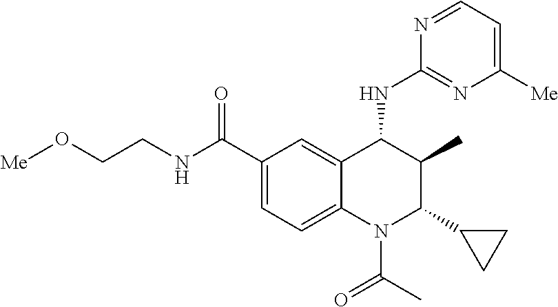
C12=CC(C(NCCO[Me])=O)=CC=C1N(C(C)=O)C(C1CC1)C(C)C2NC1=NC([Me])=CC=N1
